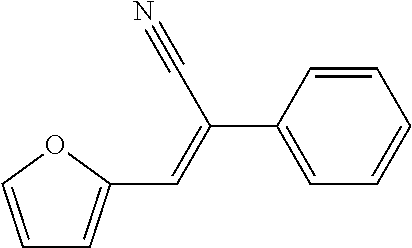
C1=COC(C=C(C2=CC=CC=C2)C#N)=C1
